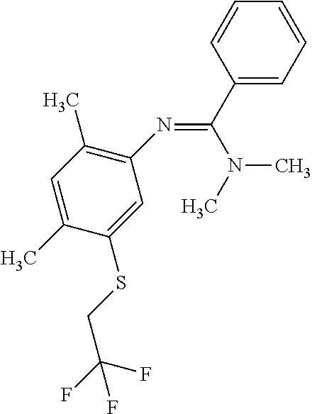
C1(N=C(C2=CC=CC=C2)N(C)C)=C(C)C=C(C)C(SCC(F)(F)F)=C1
